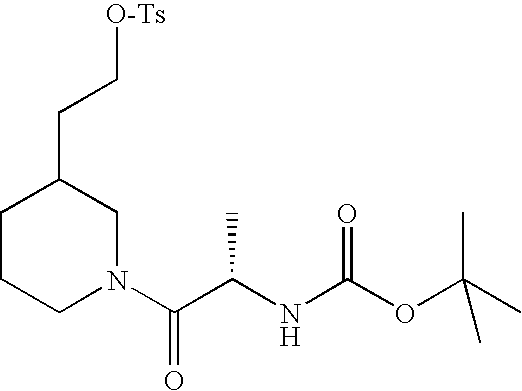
C1CCN(C(C(NC(OC(C)(C)C)=O)C)=O)CC1CC[O-Ts]
